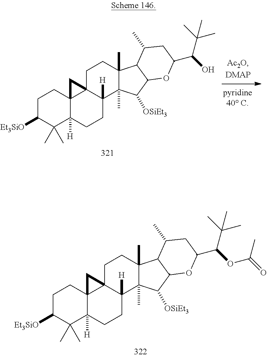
C1CC23C([H])(C(C)(C)C1[Et3SiO])CCC1([H])C2(CCC2(C)C1(C)C([OSiEt3])C1C2C(C)CC(C(O)C(C)(C)C)O1)C3.C1CC23C([H])(C(C)(C)C1[Et3SiO])CCC1([H])C2(CCC2(C)C1(C)C([OSiEt3])C1C2C(C)CC(C(OC(=O)C)C(C)(C)C)O1)C3
